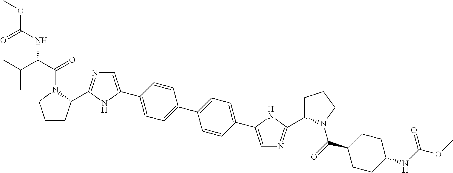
C1CC(C2=NC=C(C3=CC=C(C4=CC=C(C5=CN=C(C6CCCN6C(C6CCC(NC(=O)OC)CC6)=O)N5)C=C4)C=C3)N2)N(C(C(C(C)C)NC(OC)=O)=O)C1
